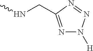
N1=C(CNC)N=NN1[H]
